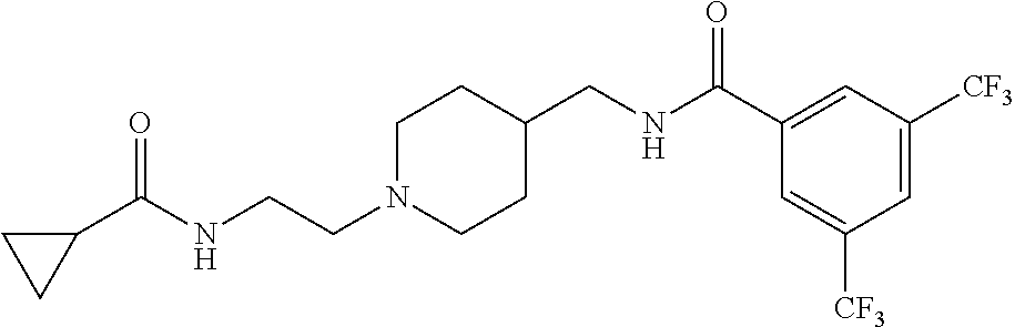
N(CCN1CCC(CNC(C2=CC([CF3])=CC([CF3])=C2)=O)CC1)C(C1CC1)=O
